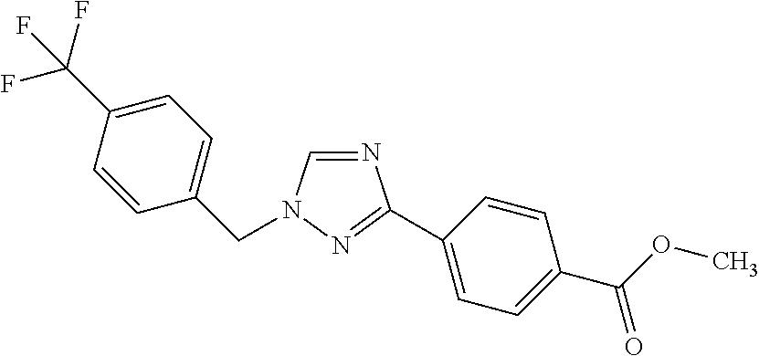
N1=CN(CC2=CC=C(C(F)(F)F)C=C2)N=C1C1=CC=C(C(OC)=O)C=C1
